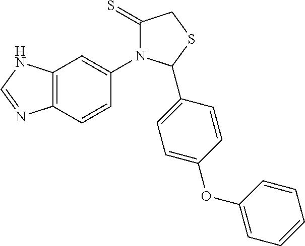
C12=C(C=CC(N3C(=S)CSC3C3=CC=C(OC4=CC=CC=C4)C=C3)=C1)N=CN2
